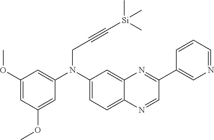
C1(OC)=CC(OC)=CC(N(C2=CC=C3C(=C2)N=C(C2=CN=CC=C2)C=N3)CC#C[Si](C)(C)C)=C1
